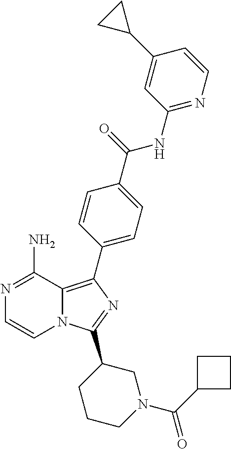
N1=C(N)C2=C(C3=CC=C(C(=O)NC4=NC=CC(C5CC5)=C4)C=C3)N=C(C3CCCN(C(=O)C4CCC4)C3)N2C=C1
